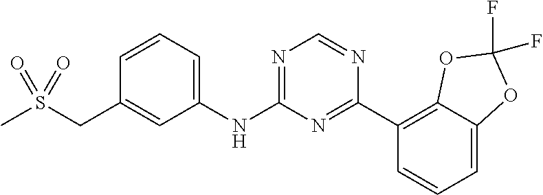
C1=C(NC2=NC=NC(C3=C4C(=CC=C3)OC(F)(F)O4)=N2)C=C(CS(C)(=O)=O)C=C1
